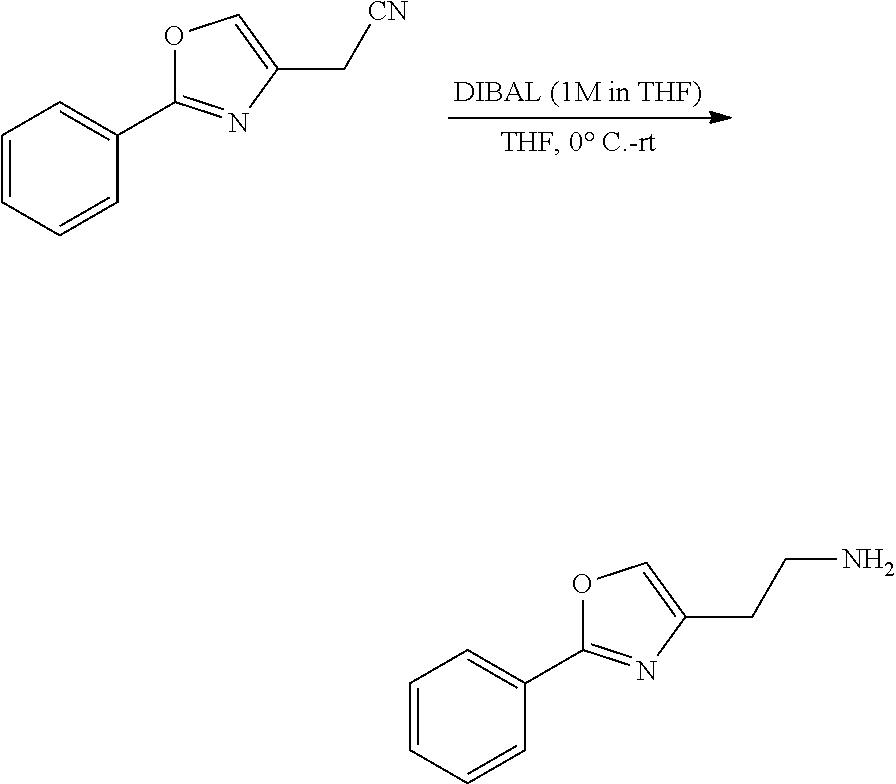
C1=CC(C2=NC(C[CN])=CO2)=CC=C1.C1=CC(C2=NC(CCN)=CO2)=CC=C1
